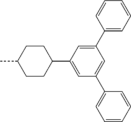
C1=C(C2CCC(C)CC2)C=C(C2=CC=CC=C2)C=C1C1=CC=CC=C1
